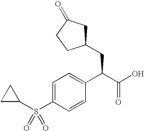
C1=C(S(C2CC2)(=O)=O)C=CC(C(C(O)=O)CC2CC(=O)CC2)=C1
